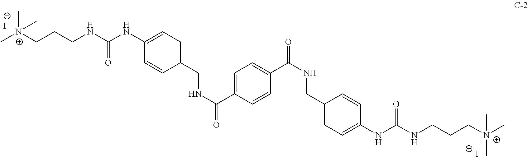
C[N+](C)(CCCNC(=O)NC1=CC=C(CNC(=O)C2=CC=C(C(NCC3=CC=C(NC(NCCC[N+](C)(C)C)=O)C=C3)=O)C=C2)C=C1)C.[I-].[I-]
